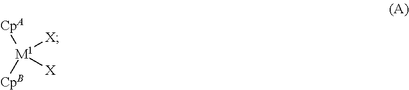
[CpA][M1]([CpB])([X])[X]
